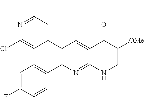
N1=C(C)C=C(C2=C(C3=CC=C(F)C=C3)N=C3C(=C2)C(=O)C([OMe])=CN3)C=C1Cl
